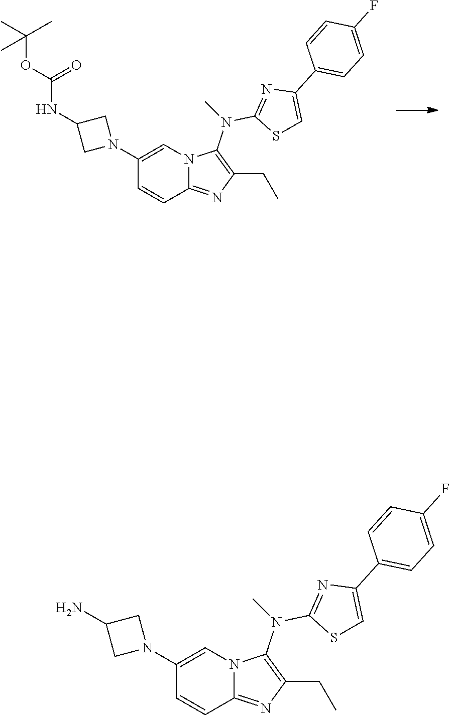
N(C1CN(C2=CN3C(=NC(CC)=C3N(C)C3=NC(C4=CC=C(F)C=C4)=CS3)C=C2)C1)C(=O)OC(C)(C)C.NC1CN(C2=CN3C(=NC(CC)=C3N(C)C3=NC(C4=CC=C(F)C=C4)=CS3)C=C2)C1
